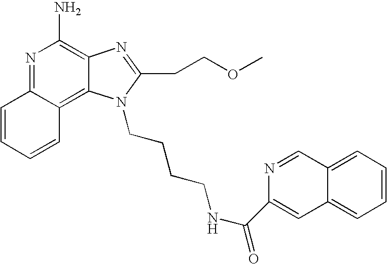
N1=C2C(=C3C(=C1N)N=C(CCOC)N3CCCCNC(=O)C1=CC3=CC=CC=C3C=N1)C=CC=C2
